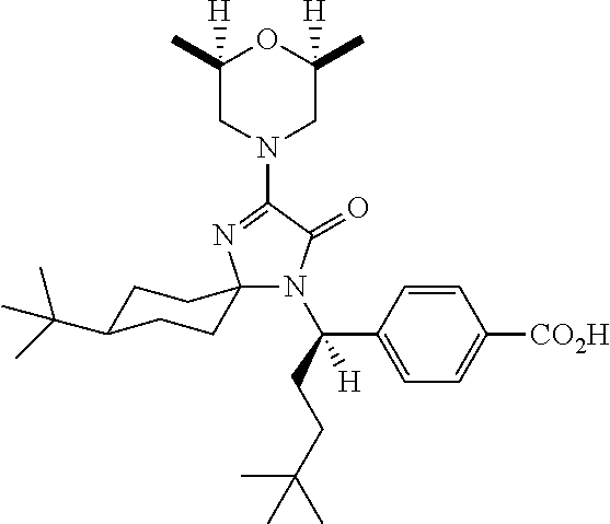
N1(C2=NC3(N(C(CCC(C)(C)C)(C4=CC=C([CO2H])C=C4)[H])C2=O)CCC(C(C)(C)C)CC3)CC(C)([H])OC(C)([H])C1
